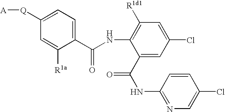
C1(C(NC2=C([R1d1])C=C(Cl)C=C2C(NC2=NC=C(Cl)C=C2)=O)=O)=CC=C([Q][A])C=C1[R1a]
